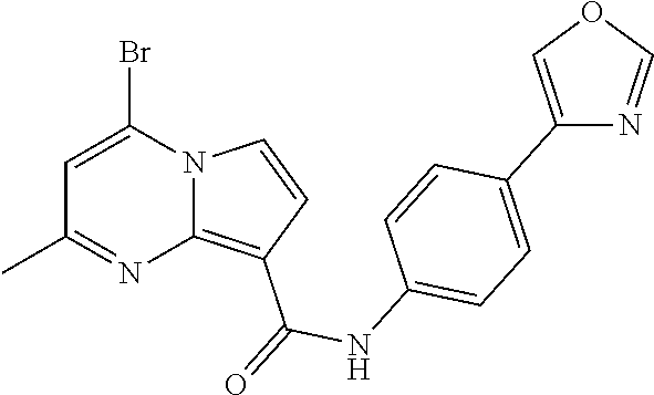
C1=C(Br)N2C(=C(C(=O)NC3=CC=C(C4=COC=N4)C=C3)C=C2)N=C1C
